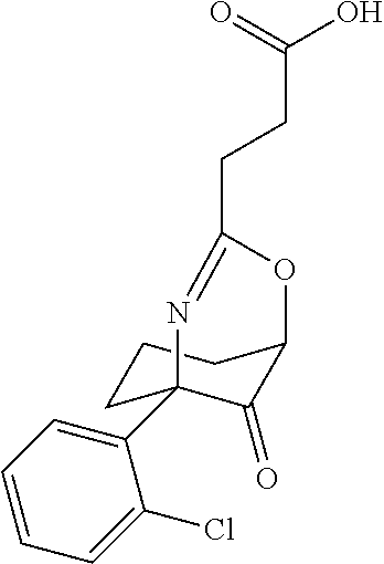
C1CC2(C3=CC=CC=C3Cl)C(=O)C(C1)OC(CCC(=O)O)=N2
